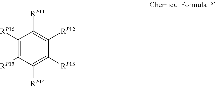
C1([RP16])=C([RP15])C([RP14])=C([RP13])C([RP12])=C1[RP11]
